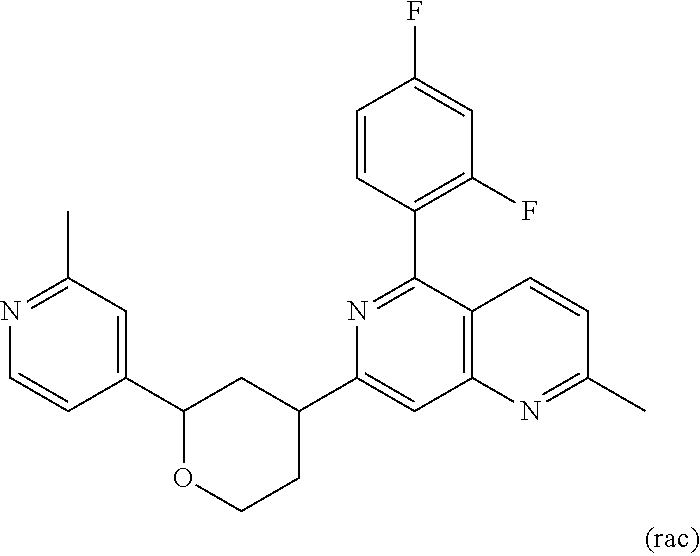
C1(C2=CC(C)=NC=C2)OCCC(C2=CC3=C(C(C4=C(F)C=C(F)C=C4)=N2)C=CC(C)=N3)C1
